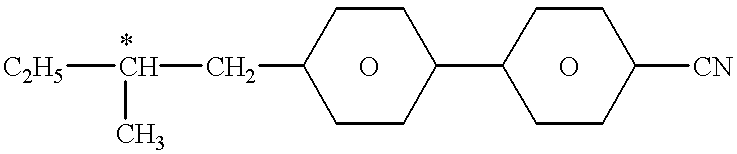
[*CH](C)([C2H5])CC1CCC(C2CCC([CN])CC2)CC1.O.O
